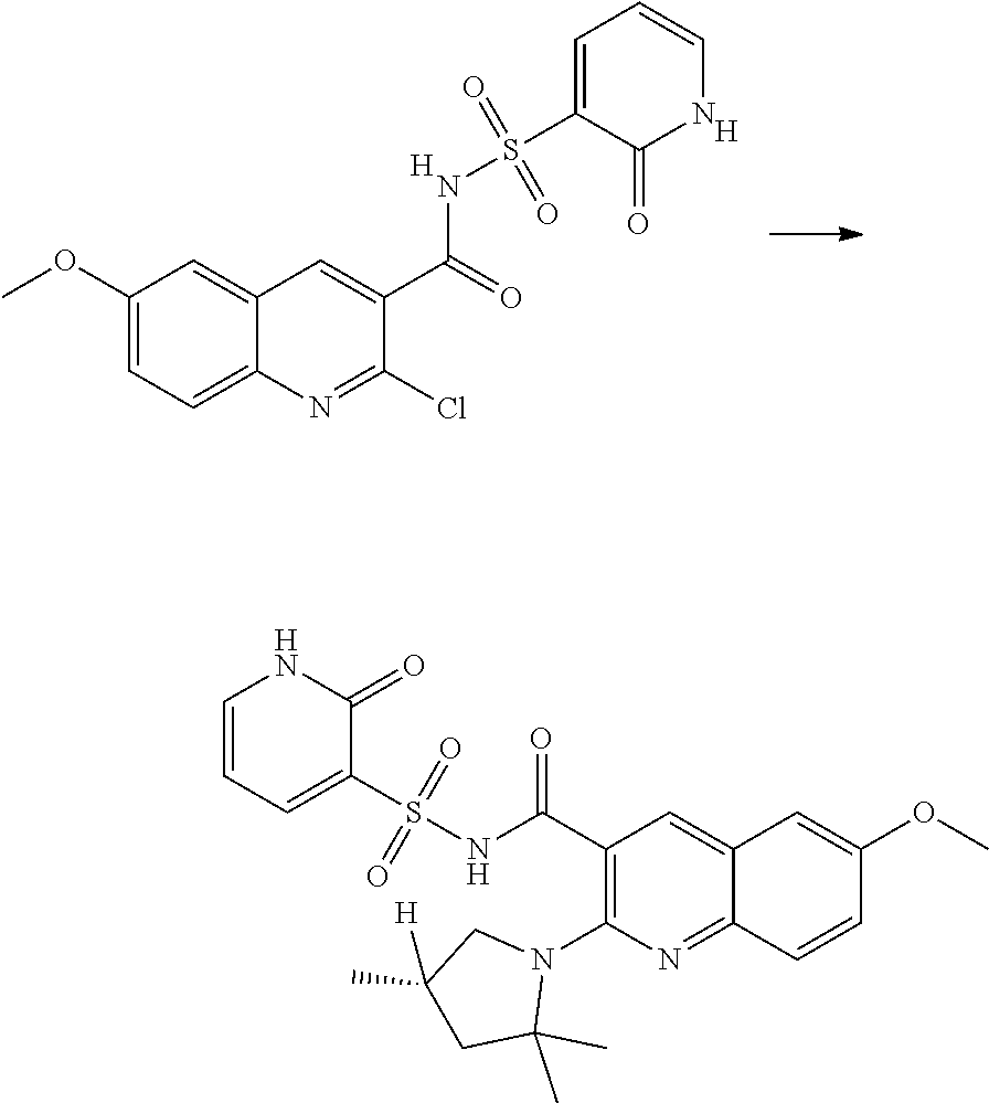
S(=O)(=O)(C1=CC=CNC1=O)NC(C1=CC2=CC(OC)=CC=C2N=C1Cl)=O.[H].[H].C1(C)([H])CC(C)(C)N(C2=C(C(NS(=O)(C3=CC=CNC3=O)=O)=O)C=C3C=C(OC)C=CC3=N2)C1
